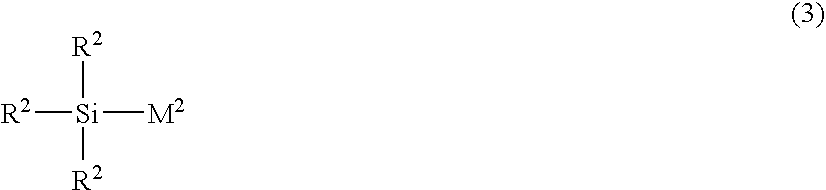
[R2][Si]([R2])([R2])[M2]
